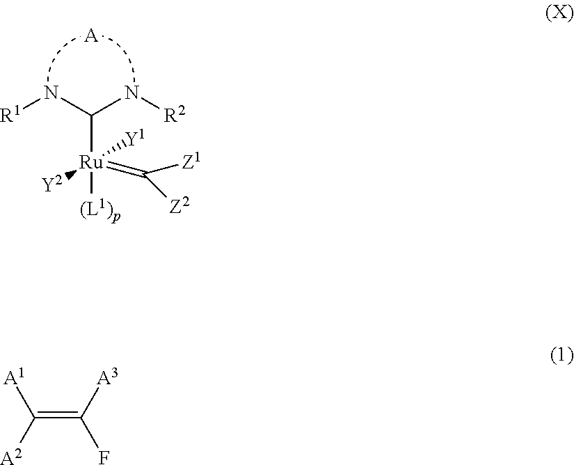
[R1]NC(N[R2])[Ru]([(L1)p])([Y2])([Y1])=C([Z2])[Z1].[A].C(=C([A3])F)([A1])[A2]
